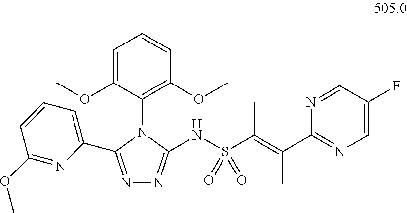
N1=C(C2=CC=CC(OC)=N2)N(C2=C(OC)C=CC=C2OC)C(NS(C(=C(C2=NC=C(F)C=N2)C)C)(=O)=O)=N1
